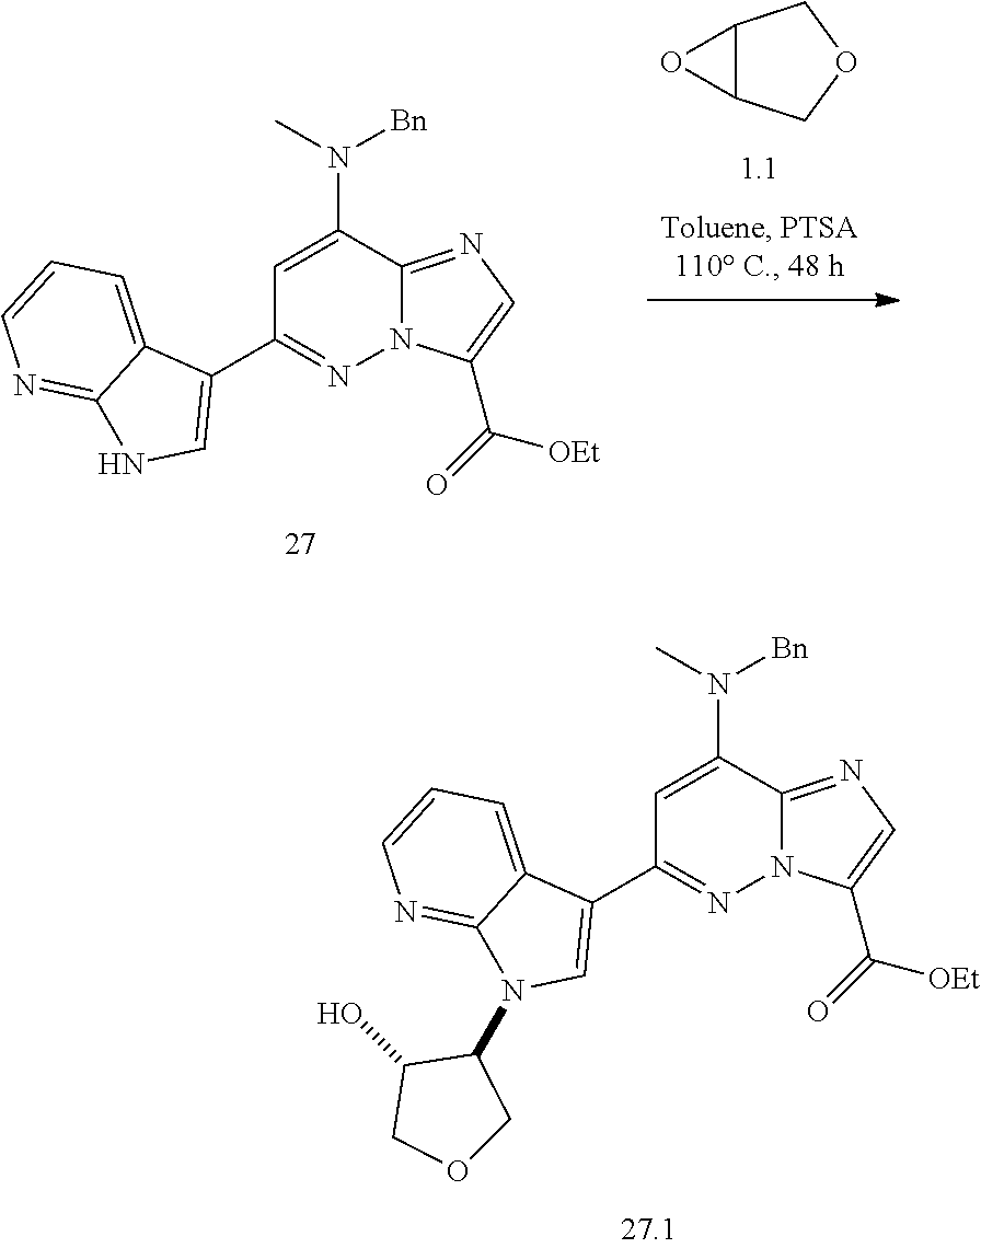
C1=C(N([Bn])C)C2=NC=C(C(=O)[OEt])N2N=C1C1=CN(C2C(O)COC2)C2=NC=CC=C12.C12C(COC1)O2.C1=C(N([Bn])C)C2=NC=C(C(=O)[OEt])N2N=C1C1=CNC2=NC=CC=C12
